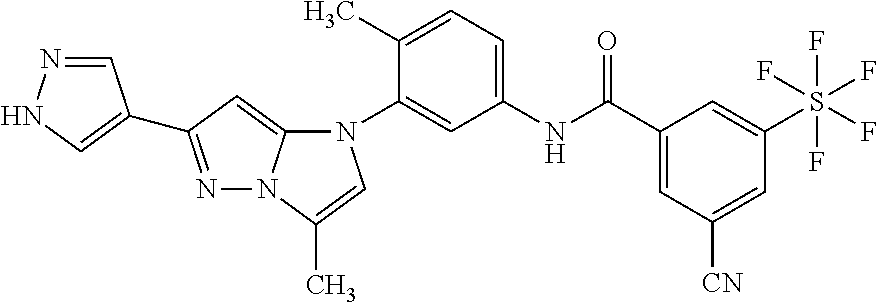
C1(C)=CC=C(NC(C2=CC([CN])=CC(S(F)(F)(F)(F)F)=C2)=O)C=C1N1C2=CC(C3=CNN=C3)=NN2C(C)=C1
